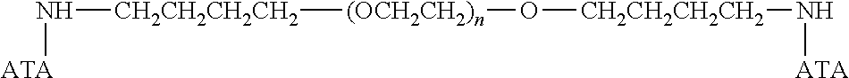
[CH2CH2CH2CH2]([(OCH2CH2)n]O[CH2CH2CH2CH2]N[ATA])N[ATA]
